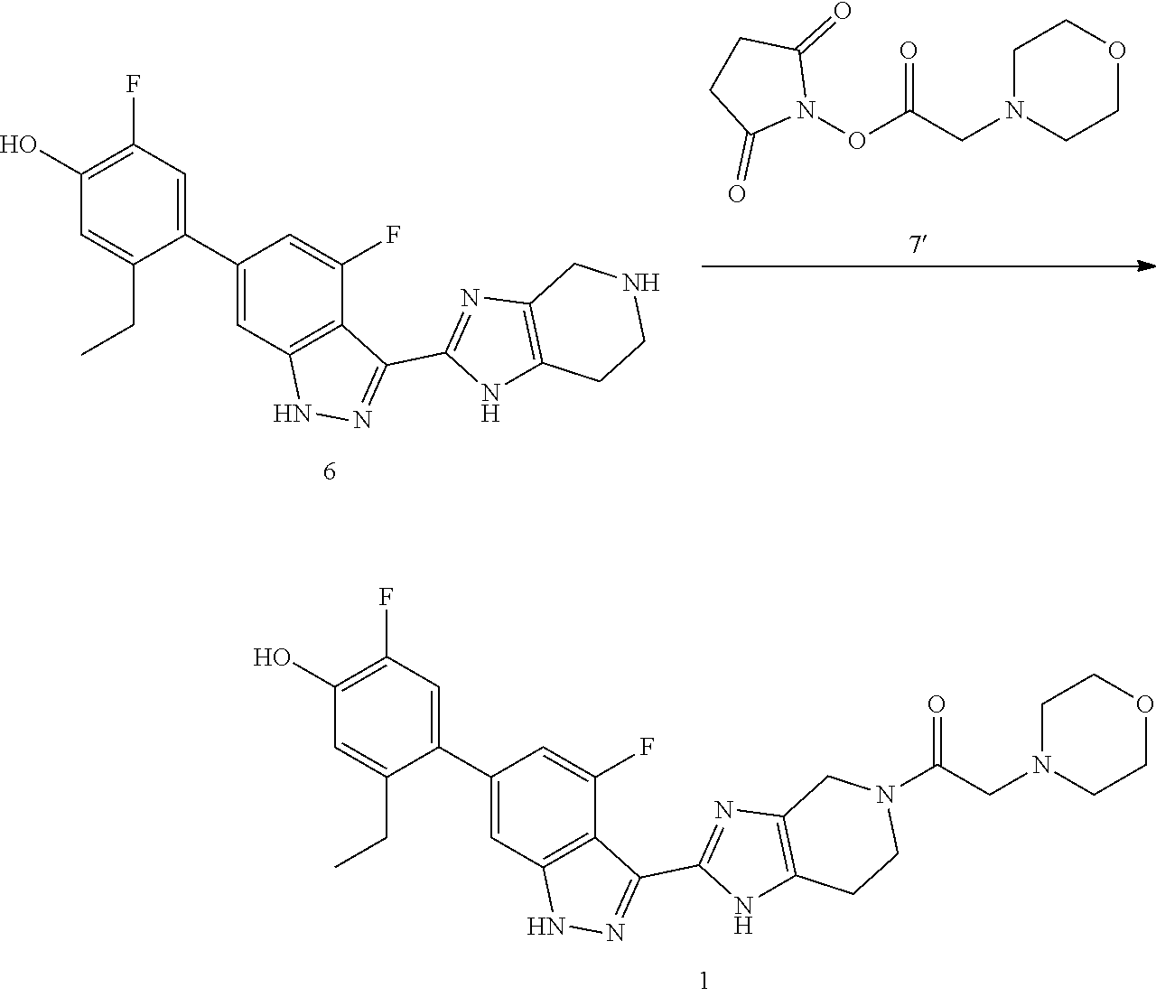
C1(C2=CC3=C(C(F)=C2)C(C2=NC4=C(N2)CCN(C(CN2CCOCC2)=O)C4)=NN3)=CC(F)=C(O)C=C1CC.C1OCCN(CC(ON2C(=O)CCC2=O)=O)C1.C1(C2=CC3=C(C(F)=C2)C(C2=NC4=C(N2)CCNC4)=NN3)=CC(F)=C(O)C=C1CC
